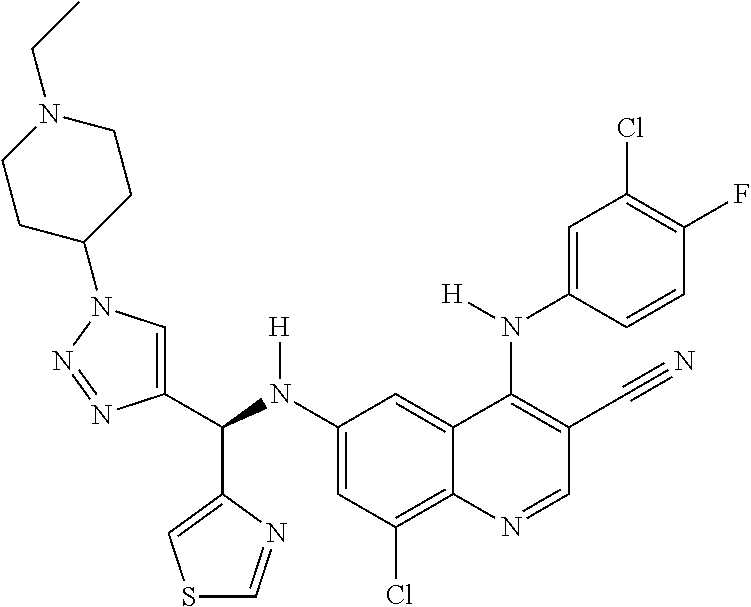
C1(N(C(C2=CN(C3CCN(CC)CC3)N=N2)C2=CSC=N2)[H])=CC(Cl)=C2C(=C1)C(N(C1=CC(Cl)=C(F)C=C1)[H])=C(C#N)C=N2
